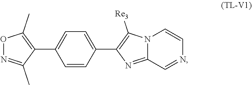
C1(C2=C(C)ON=C2C)=CC=C(C2=C([Re3])N3C(=N2)C=NC=C3)C=C1
